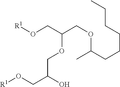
[R1]OCC(COC(C)CCCCCC)OCC(CO[R1])O
